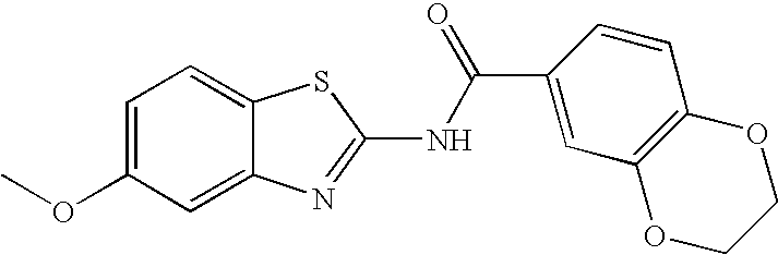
C1=C(OC)C=C2C(=C1)SC(NC(C1=CC3=C(C=C1)OCCO3)=O)=N2
